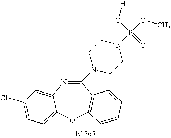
C1(N2CCN(P(OC)(O[H])=O)CC2)=NC2=CC(Cl)=CC=C2OC2=C1C=CC=C2
